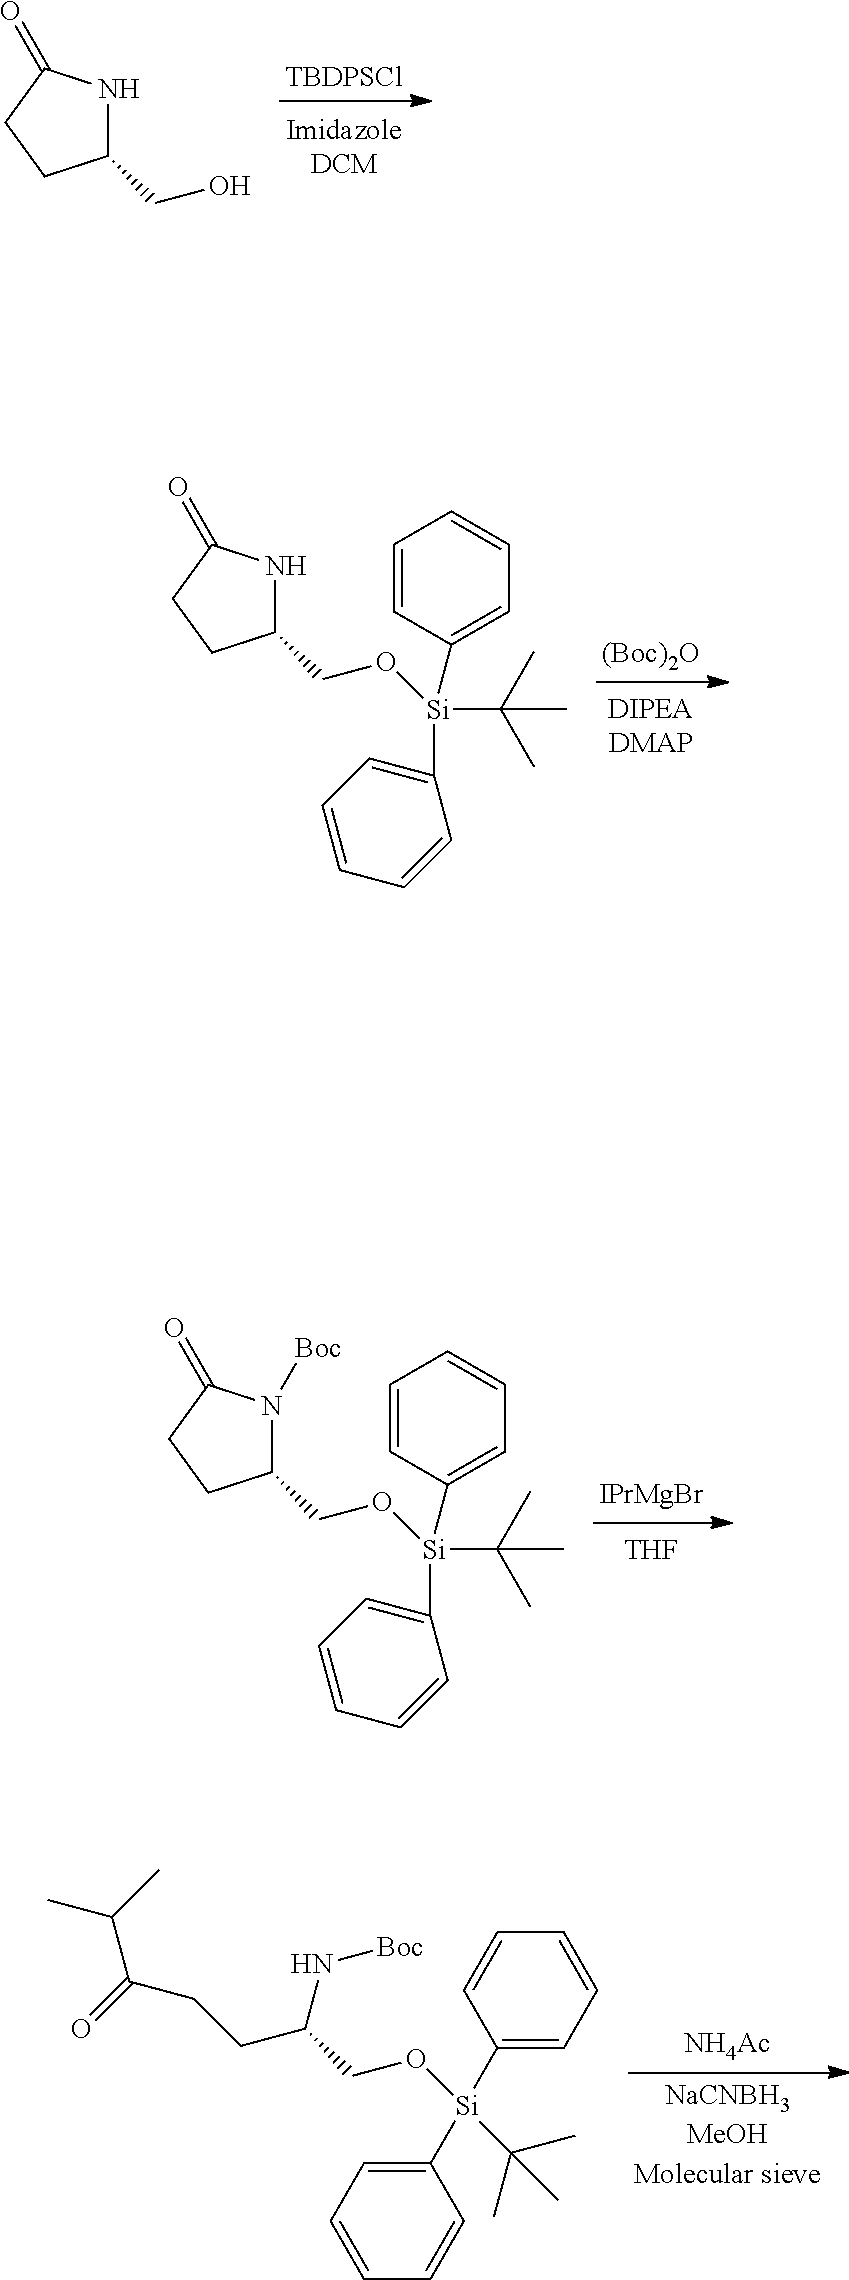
[TBDPSCl].N1C(=O)CCC1CO.[(Boc)2O].[DIPEADMAP].C1([Si](C2=CC=CC=C2)(C(C)(C)C)OCC2NC(=O)CC2)=CC=CC=C1.[IPrMgBr].[THF].C1([Si](C2=CC=CC=C2)(C(C)(C)C)OCC2N([Boc])C(=O)CC2)=CC=CC=C1.[NaCNBH3MeOHMolecular sieve].[NH4Ac].C(C(CO[Si](C1=CC=CC=C1)(C1=CC=CC=C1)C(C)(C)C)N[Boc])CC(C(C)C)=O
